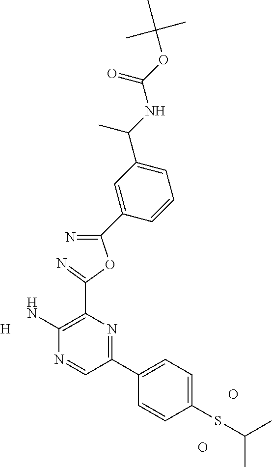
C(=N)(OC(=N)C1=C(N)N=CC(C2=CC=C(SC(C)C)C=C2)=N1)C1=CC(C(NC(OC(C)(C)C)=O)C)=CC=C1.[H].O.O
